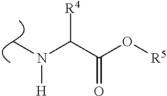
C(C(O[R5])=O)(N(C)[H])[R4]
